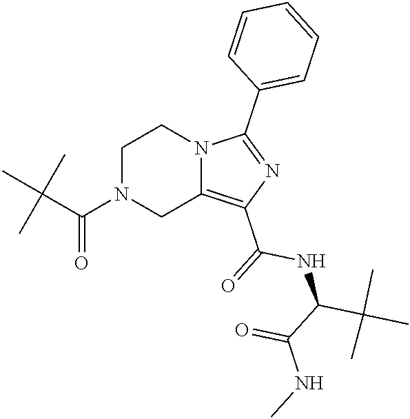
C(C(N1CC2=C(C(=O)NC(C(C)(C)C)C(NC)=O)N=C(C3=CC=CC=C3)N2CC1)=O)(C)(C)C
